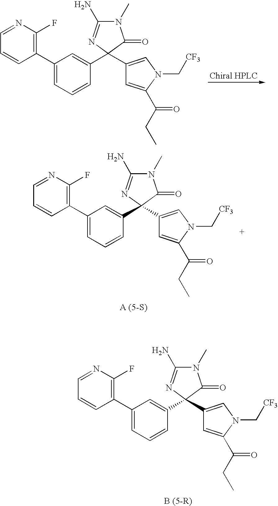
C1(C2=CC=CC(C3(C4=CN(C[CF3])C(C(CC)=O)=C4)N=C(N)N(C)C3=O)=C2)=C(F)N=CC=C1.[Chiral HPLC].C1(C2=CC=CC(C3(C4=CN(C[CF3])C(C(CC)=O)=C4)N=C(N)N(C)C3=O)=C2)=C(F)N=CC=C1.C1(C2=CC=CC(C3(C4=CN(C[CF3])C(C(CC)=O)=C4)N=C(N)N(C)C3=O)=C2)=C(F)N=CC=C1
